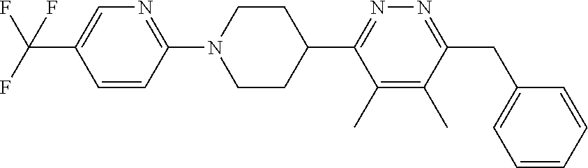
C1=CC(N2CCC(C3=NN=C(CC4=CC=CC=C4)C(C)=C3C)CC2)=NC=C1C(F)(F)F
